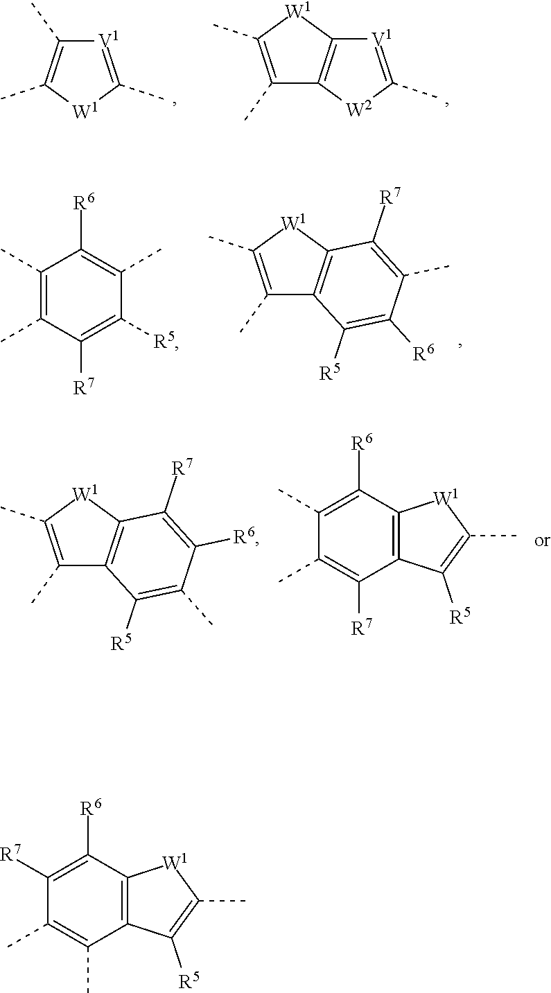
C1(C)=C(C)[W1]C2=C1[W2]C(C)=[V1]2.C1(C)=C(C)[W1]C(C)=[V1]1.C1(C)=C(C)C([R7])=C([R5])C(C)=C1[R6].C12=C([W1]C(C)=C1C)C([R7])=C(C)C([R6])=C2[R5].C12=C([W1]C(C)=C1C)C([R7])=C([R6])C(C)=C2[R5].C12=C(C([R6])=C(C)C(C)=C1[R7])[W1]C(C)=C2[R5].C12=C(C([R6])=C([R7])C(C)=C1C)[W1]C(C)=C2[R5]
